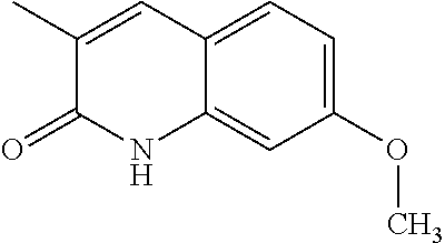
C1(OC)=CC=C2C(=C1)NC(=O)C(C)=C2
